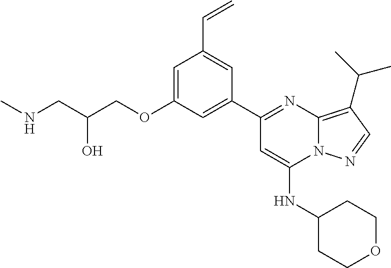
C1=C(OCC(CNC)O)C=C(C2=NC3=C(C(C)C)C=NN3C(NC3CCOCC3)=C2)C=C1C=C
